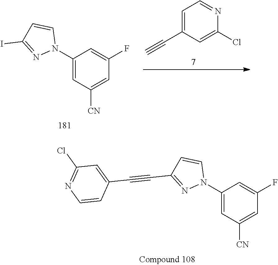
C1=C(C#C)C=C(Cl)N=C1.C1(N2C=CC(I)=N2)=CC([CN])=CC(F)=C1.C1(N2C=CC(C#CC3=CC(Cl)=NC=C3)=N2)=CC([CN])=CC(F)=C1
